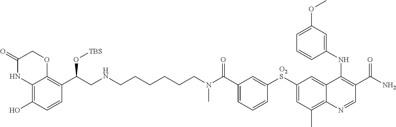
C12=C(O)C=CC(C(CNCCCCCCN(C(C3=CC=CC([O2S]C4=CC(C)=C5C(=C4)C(NC4=CC(OC)=CC=C4)=C(C(N)=O)C=N5)=C3)=O)C)O[TBS])=C1OCC(=O)N2
